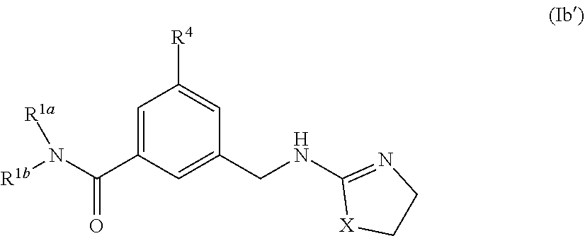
C1=C(C(N([R1a])[R1b])=O)C=C(CNC2=NCC[X]2)C=C1[R4]
